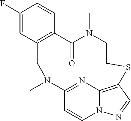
C1(F)=CC2=C(C=C1)C(=O)N(C)CCSC1=C3N(C=CC(=N3)N(C)C2)N=C1
